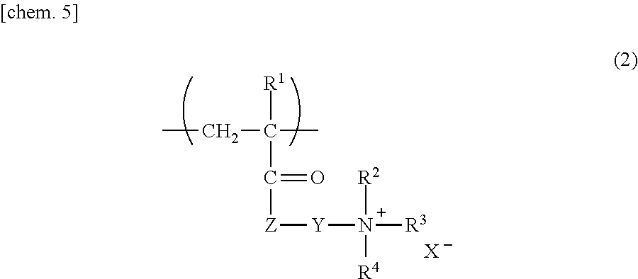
CCC(C)([R1])C([Z][Y][N+]([R3])([R2])[R4])=O.[X]
